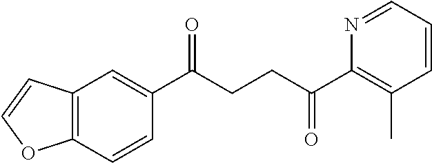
C1(C(CCC(C2=C(C)C=CC=N2)=O)=O)=CC2=C(C=C1)OC=C2
